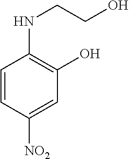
C1=CC([NO2])=CC(O)=C1NCCO
